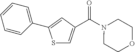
S1C=C(C(N2CCOCC2)=O)C=C1C1=CC=CC=C1
